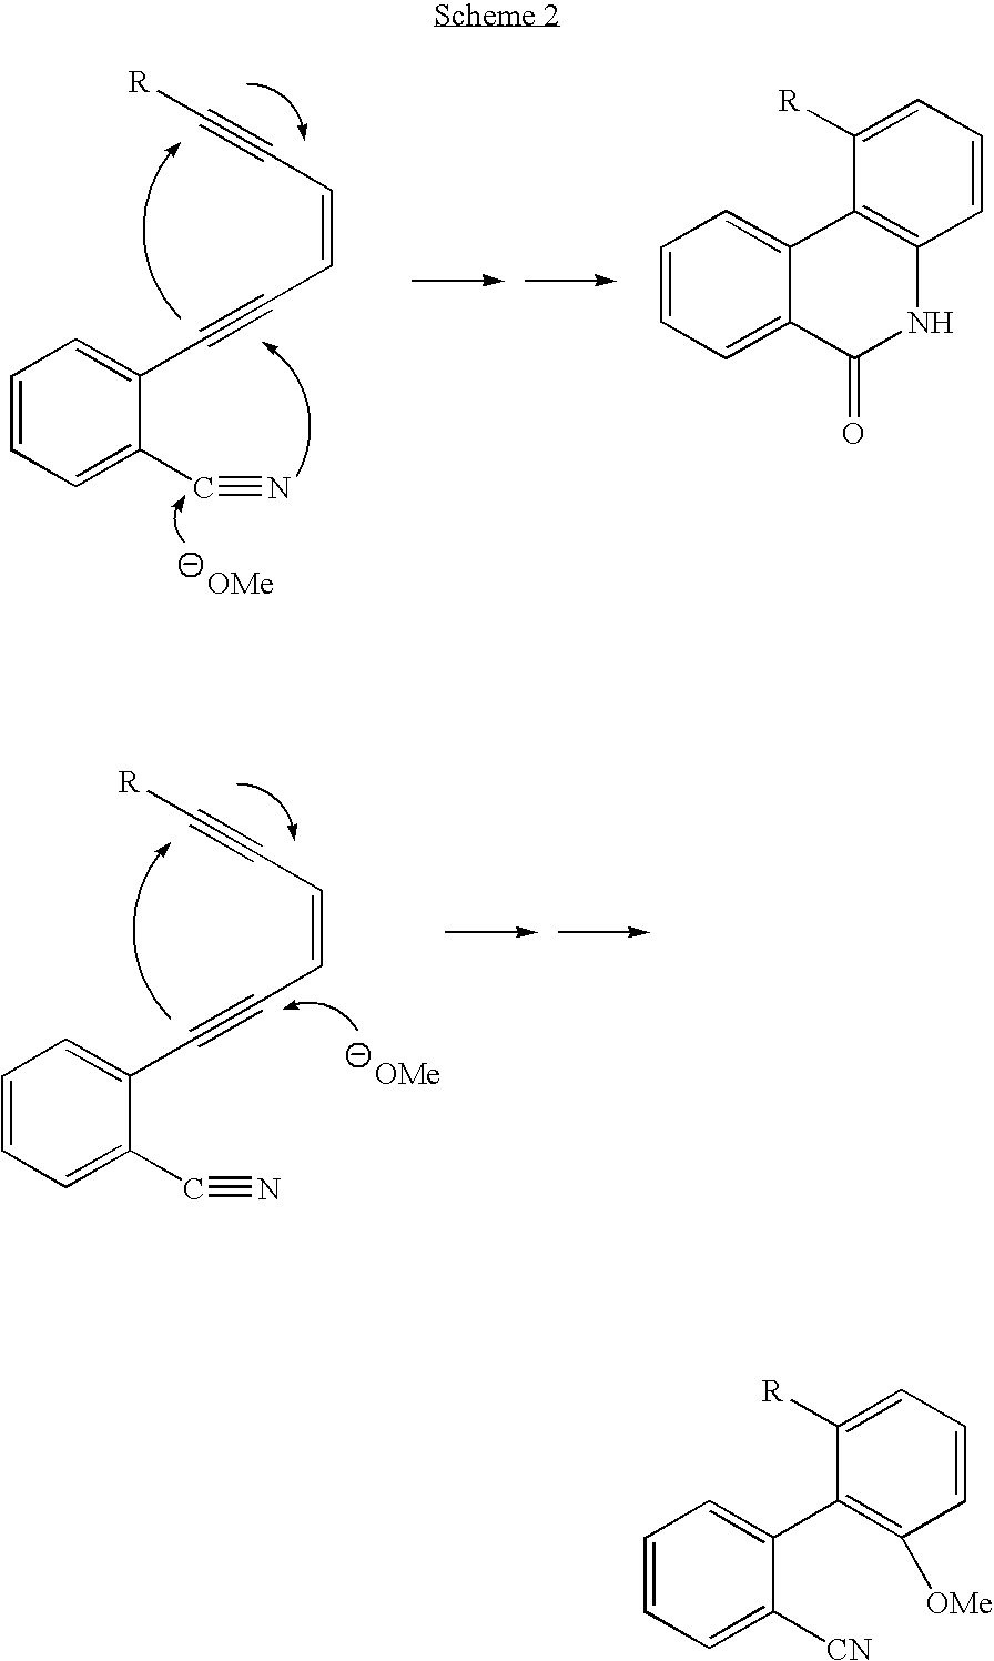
C1=CC=C(C#N)C(C#CC=CC#C[R])=C1.C1=CC=C2C(=C1)C1=C(NC2=O)C=CC=C1[R].C1=CC=C(C#N)C(C#CC=CC#C[R])=C1.C1=CC=C([CN])C(C2=C([OMe])C=CC=C2[R])=C1
